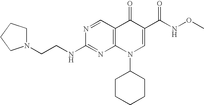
N1=CC2=C(N=C1NCCN1CCCC1)N(C1CCCCC1)C=C(C(NOC)=O)C2=O
